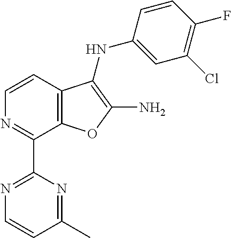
C1=CC2=C(C(C3=NC=CC(C)=N3)=N1)OC(N)=C2NC1=CC(Cl)=C(F)C=C1
